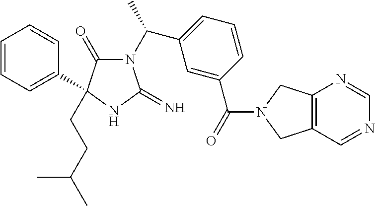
N1(C(C2=CC=CC(C(N3CC4=C(C3)N=CN=C4)=O)=C2)C)C(=O)C(CCC(C)C)(C2=CC=CC=C2)NC1=N
